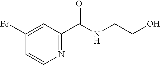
C1(Br)=CC(C(NCCO)=O)=NC=C1
